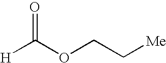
C(OCC[Me])([H])=O
